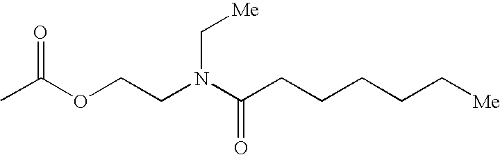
O=C(OCCN(C(CCCCC[Me])=O)C[Me])C
